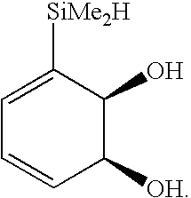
C1([OH])C(O)C([SiMe2H])=CC=C1
